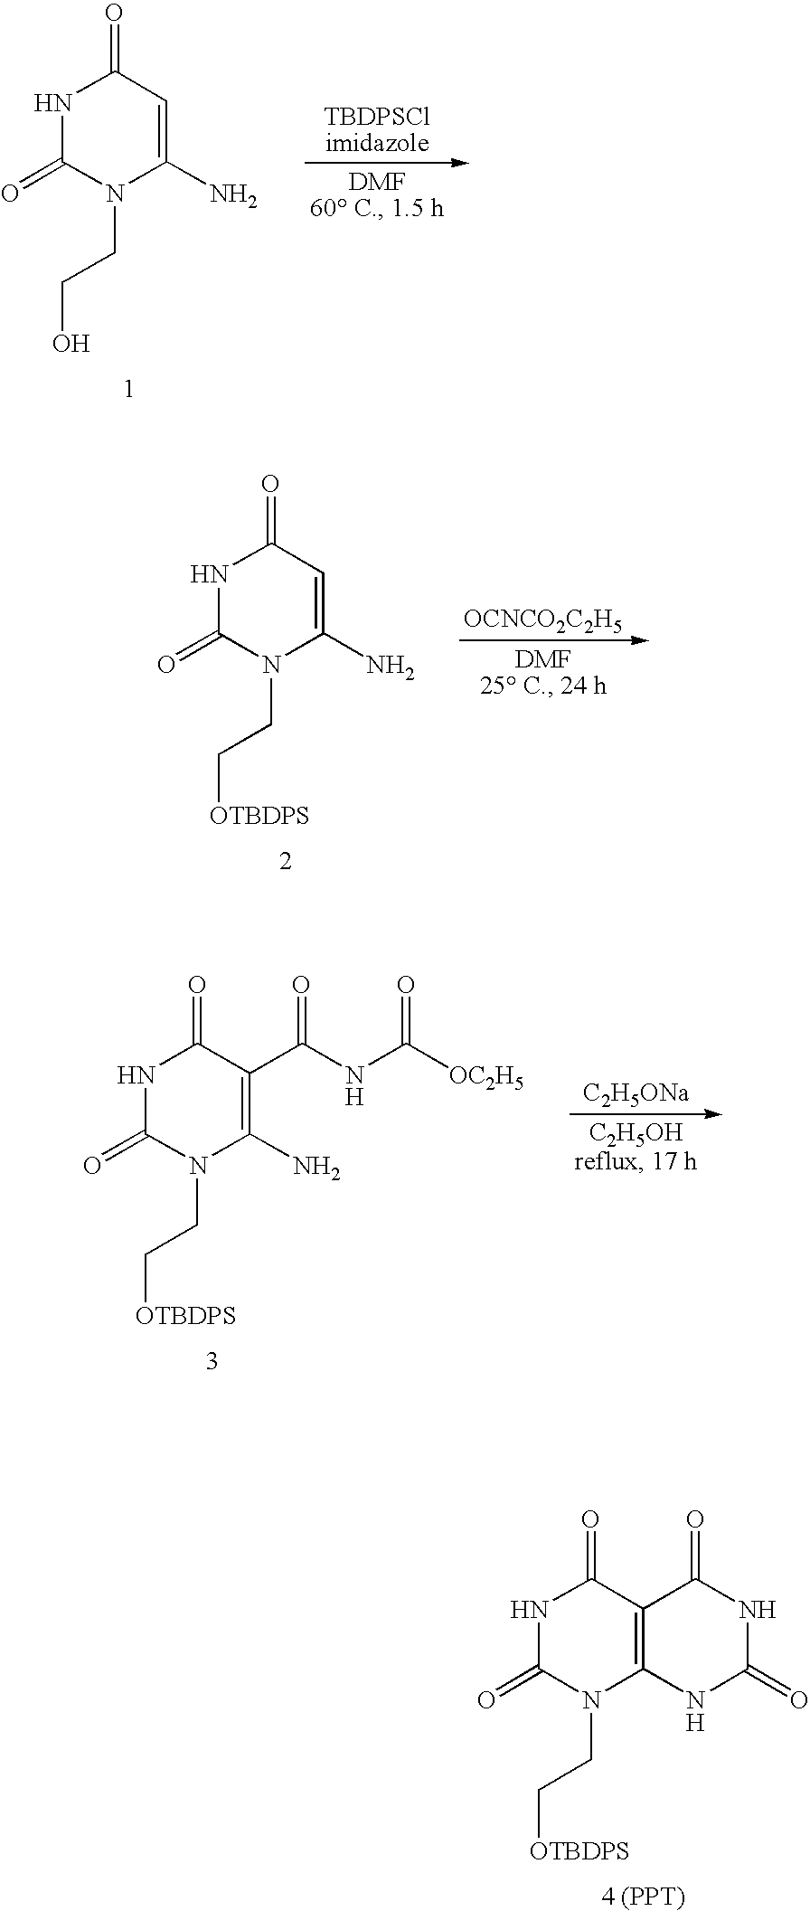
N1C(=O)N(CCO)C(N)=CC1=O.N1C(=O)N(CC[OTBDPS])C(N)=CC1=O.[OCNCO2C2H5].N1C(=O)N(CC[OTBDPS])C(N)=C(C(NC([OC2H5])=O)=O)C1=O.[C2H5ONa].N1C(=O)N(CC[OTBDPS])C2=C(C1=O)C(=O)NC(=O)N2.[4 (PPT)]
